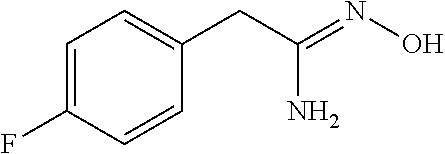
NC(=NO)CC1=CC=C(F)C=C1
